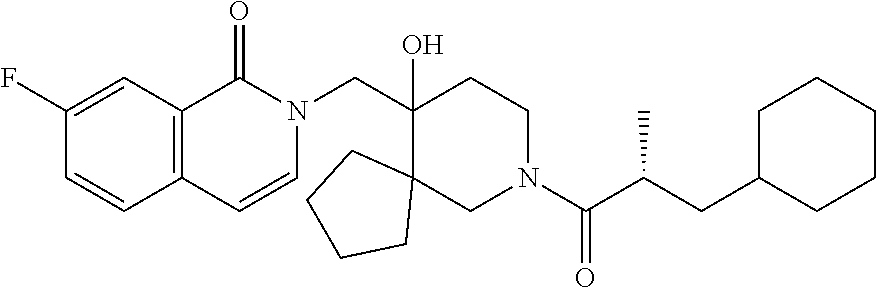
C1(CN2C(=O)C3=C(C=C2)C=CC(F)=C3)(O)C2(CN(C(C(CC3CCCCC3)C)=O)CC1)CCCC2
